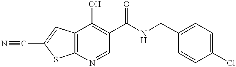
C12=C(N=CC(C(NCC3=CC=C(Cl)C=C3)=O)=C1O)SC(C#N)=C2
